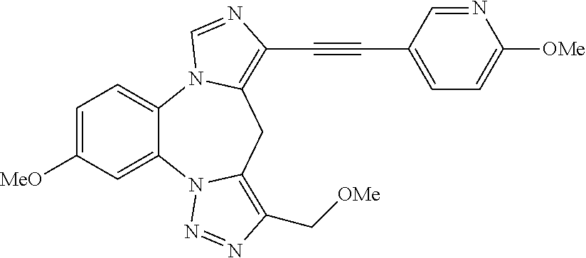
C1=C([MeO])C=C2C(=C1)N1C(=C(C#CC3=CC=C([OMe])N=C3)N=C1)CC1=C(C[OMe])N=NN21
